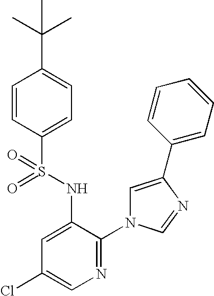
C1=CC(S(NC2=CC(Cl)=CN=C2N2C=C(C3=CC=CC=C3)N=C2)(=O)=O)=CC=C1C(C)(C)C
